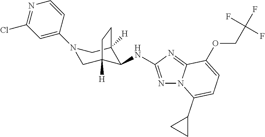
N1(C2=CC(Cl)=NC=C2)CC2([H])C(NC3=NN4C(=N3)C(OCC(F)(F)F)=CC=C4C3CC3)C([H])(C1)CC2
